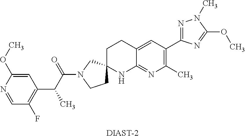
[DIAST-2].C1=NC(OC)=CC(C(C(N2CCC3(C2)CCC2=CC(C4=NN(C)C(OC)=N4)=C(C)N=C2N3)=O)C)=C1F
